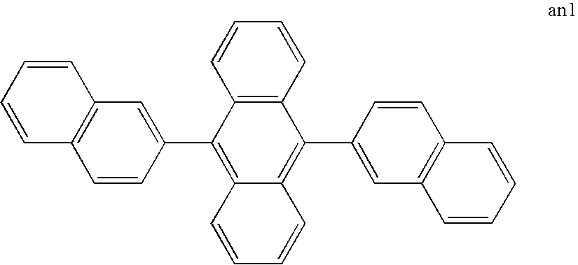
C12=C(C=CC(C3=C4C(=C(C5=CC6=C(C=C5)C=CC=C6)C5=C3C=CC=C5)C=CC=C4)=C1)C=CC=C2
